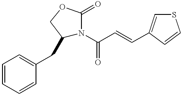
C1=CC=CC(CC2N(C(C=CC3=CSC=C3)=O)C(=O)OC2)=C1
